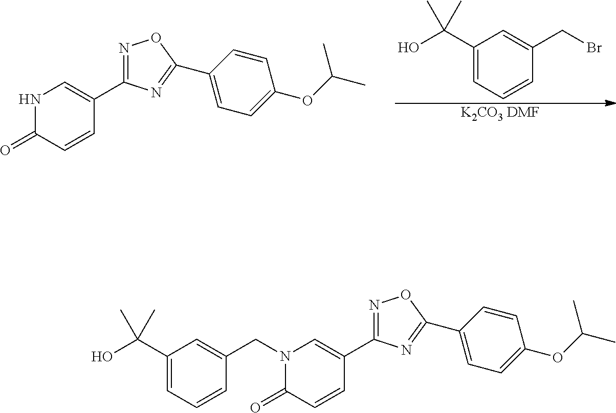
C1(C(O)(C)C)=CC=CC(CBr)=C1.[K2CO3 DMF].C1(C2=NC(C3=CNC(=O)C=C3)=NO2)=CC=C(OC(C)C)C=C1.C1(C2=NC(C3=CN(CC4=CC(C(O)(C)C)=CC=C4)C(=O)C=C3)=NO2)=CC=C(OC(C)C)C=C1
